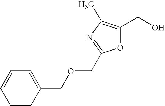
O1C(CO)=C(C)N=C1COCC1=CC=CC=C1
